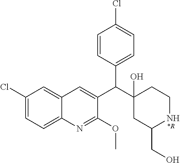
C1(Cl)=CC=C2C(=C1)C=C(C(C1(O)CC(CO)NCC1)C1=CC=C(Cl)C=C1)C(OC)=N2.[*R]
